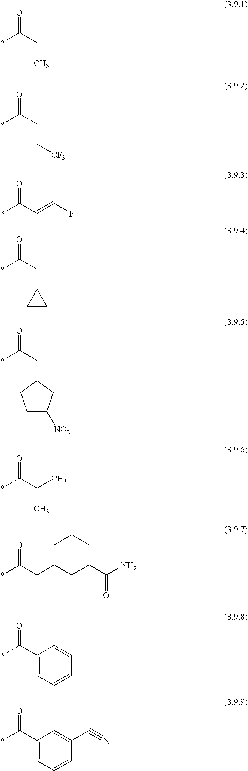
*C(CC)=O.*C(CC[CF3])=O.*C(C=CF)=O.*C(CC1CC1)=O.*C(CC1CC([NO2])CC1)=O.*C(C(C)C)=O.*C(CC1CC(C(N)=O)CCC1)=O.*C(C1=CC=CC=C1)=O.*C(C1=CC=CC(C#N)=C1)=O
